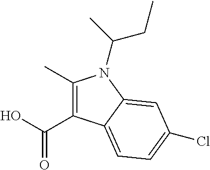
C1(C)=C(C(O)=O)C2=CC=C(Cl)C=C2N1C(CC)C
